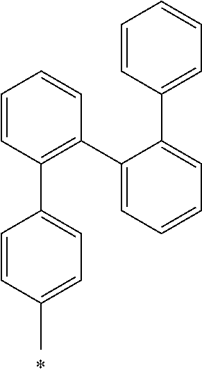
C1(C)=CC=C(C2=C(C3=CC=CC=C3C3=CC=CC=C3)C=CC=C2)C=C1
